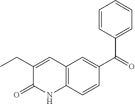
C12=C(C=CC(C(C3=CC=CC=C3)=O)=C1)NC(=O)C(CC)=C2
